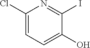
C1(Cl)=CC=C(O)C(I)=N1
